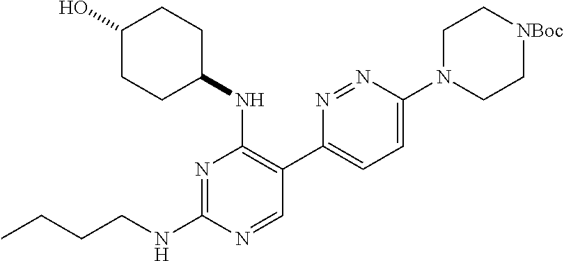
N1=C(NCCCC)N=CC(C2=CC=C(N3CC[NBoc]CC3)N=N2)=C1NC1CCC(O)CC1
